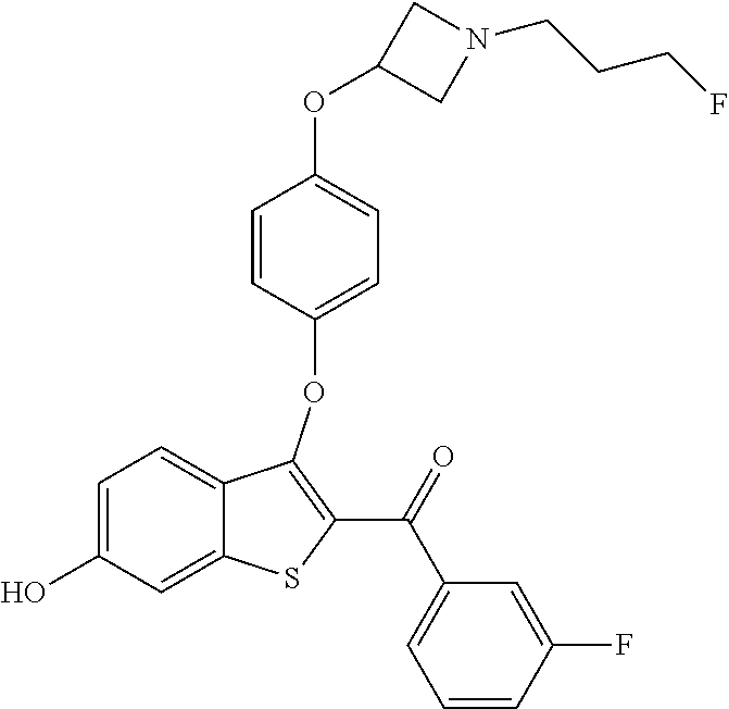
C1=C(O)C=C2C(=C1)C(OC1=CC=C(OC3CN(CCCF)C3)C=C1)=C(C(=O)C1=CC=CC(F)=C1)S2
